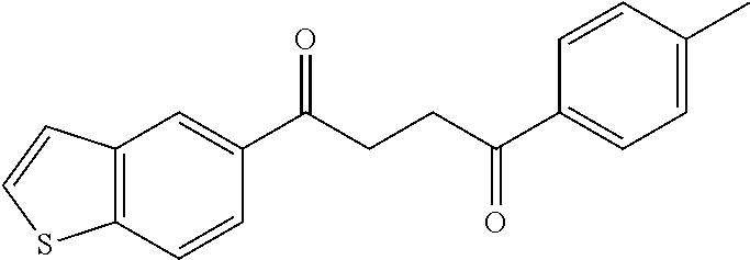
C1(C(CCC(C2=CC=C(C)C=C2)=O)=O)=CC2=C(C=C1)SC=C2
